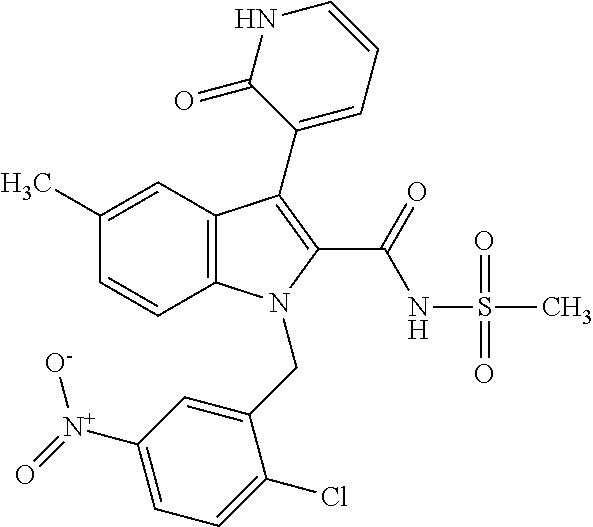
C1(C)=CC2=C(C=C1)N(CC1=CC([N+](=O)[O-])=CC=C1Cl)C(C(NS(C)(=O)=O)=O)=C2C1=CC=CNC1=O
